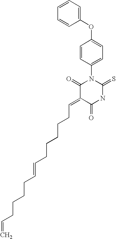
O=C1C(=CCCCCCC=CCCCCC=C)C(=O)N(C2=CC=C(OC3=CC=CC=C3)C=C2)C(=S)N1
